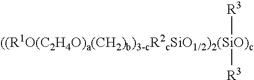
[((R1O(C2H4O)a(CH2)b)3-cR2cSiO1/2)2(SiO)c]([R3])[R3]
